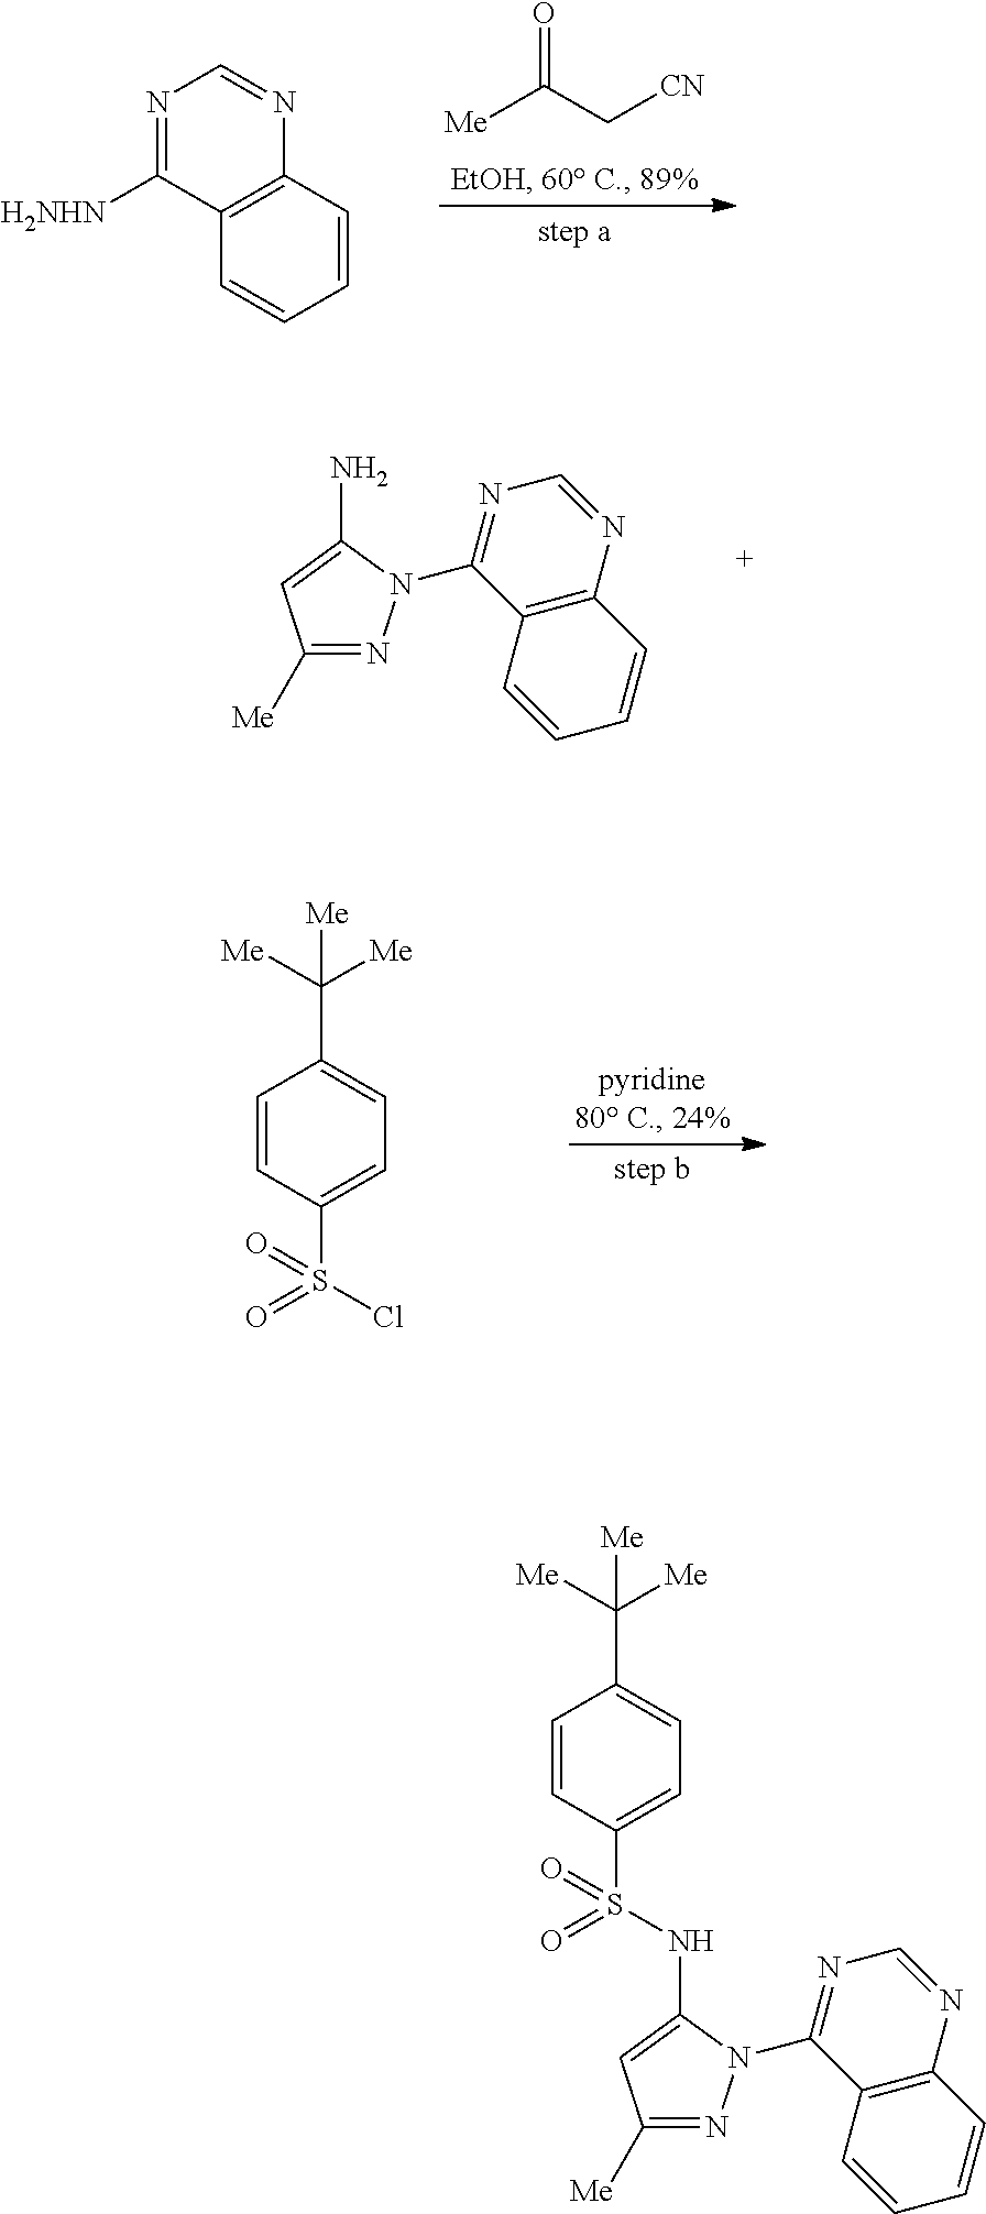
[Me]C(C[CN])=O.N1=C([H2NHN])C2=C(N=C1)C=CC=C2.C1([Me])=NN(C2=NC=NC3=C2C=CC=C3)C(N)=C1.C1=CC(S(=O)(=O)Cl)=CC=C1C([Me])([Me])[Me].C1=CC(S(=O)(=O)NC2=CC([Me])=NN2C2=NC=NC3=C2C=CC=C3)=CC=C1C([Me])([Me])[Me]
